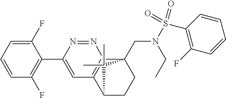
C1(F)=CC=CC(F)=C1C1=CC2=C(N=N1)C1(CN(S(C3=C(F)C=CC=C3)(=O)=O)CC)CCC2C1(C)C
